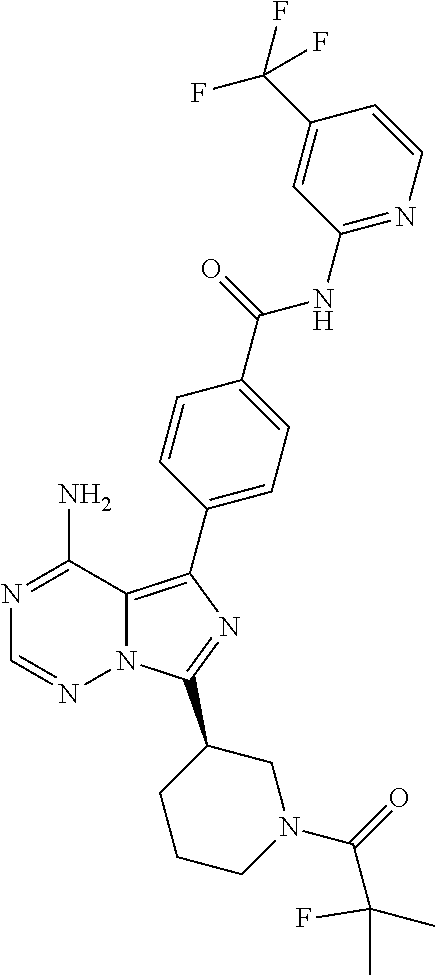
N1=C(N)C2=C(C3=CC=C(C(=O)NC4=NC=CC(C(F)(F)F)=C4)C=C3)N=C(C3CCCN(C(=O)C(C)(C)F)C3)N2N=C1
